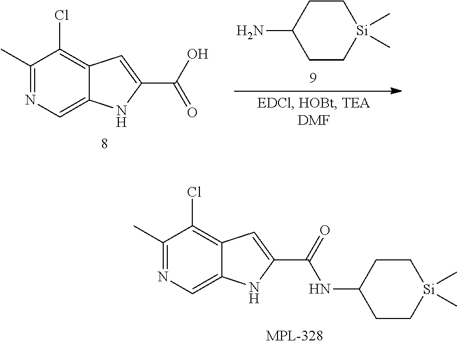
C1CC(N)CC[Si]1(C)C.C1(C)=NC=C2C(=C1Cl)C=C(C(O)=O)N2.C1(C)=NC=C2C(=C1Cl)C=C(C(=O)NC1CC[Si](C)(C)CC1)N2
